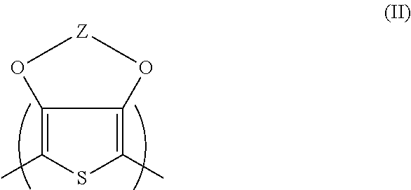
C12=C(C)SC(C)=C1O[Z]O2
